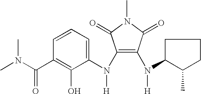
N(C1=C(N(C2=CC=CC(C(=O)N(C)C)=C2O)[H])C(=O)N(C)C1=O)([H])C1C(C)CCC1
